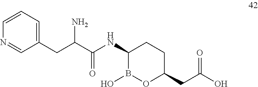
NC(C(NC1B(O)OC(CC(O)=O)CC1)=O)CC1=CC=CN=C1
